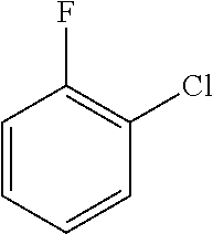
C1=CC=CC(Cl)=C1F
